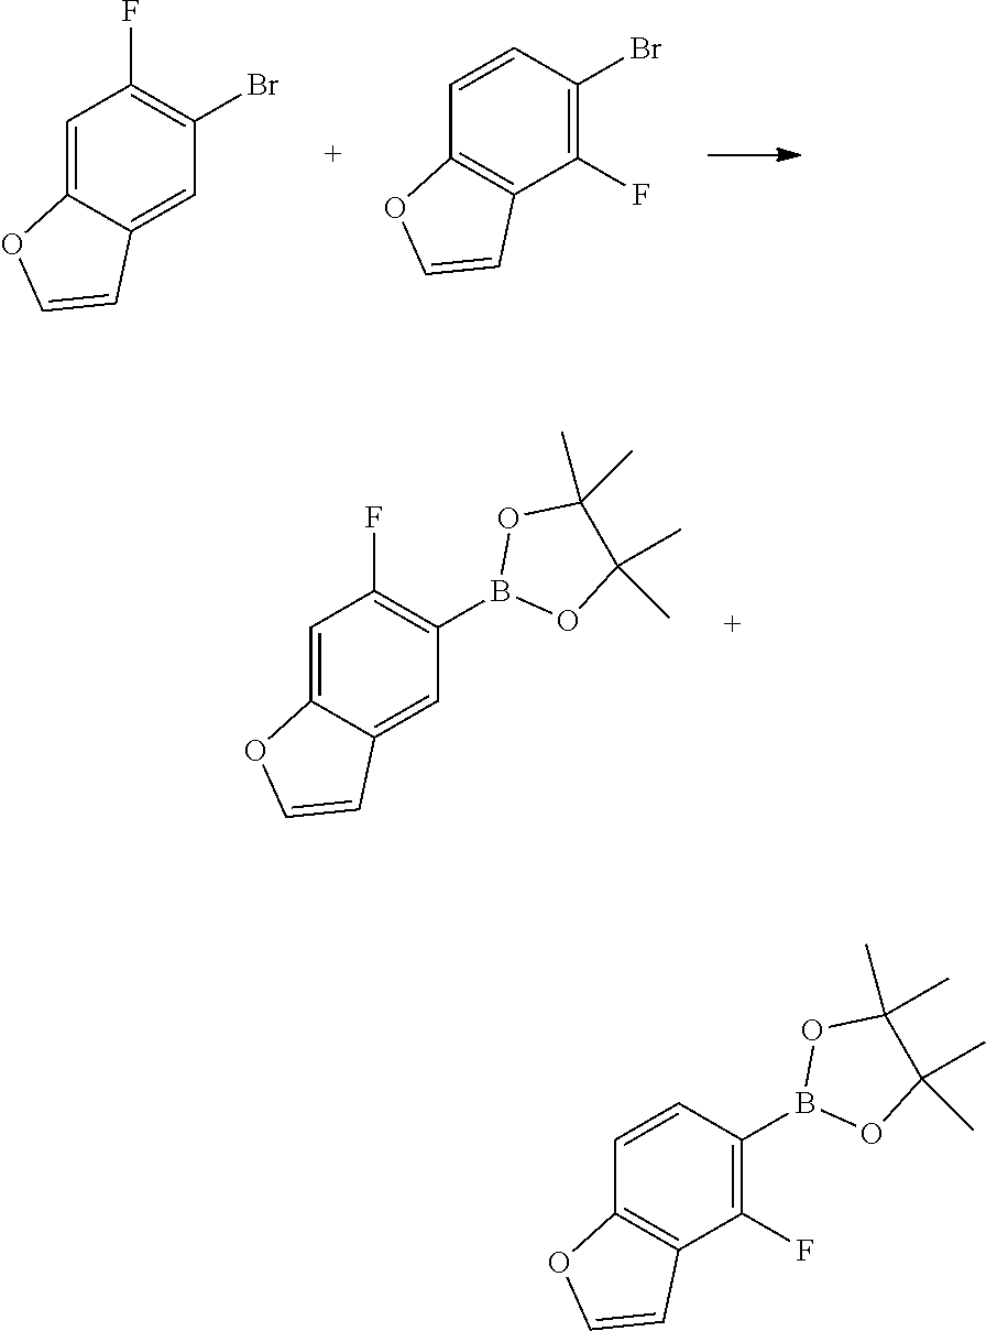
C1=C2C(=CC(Br)=C1F)C=CO2.C1=CC(Br)=C(F)C2=C1OC=C2.C1=C2C(=CC(B3OC(C)(C)C(C)(C)O3)=C1F)C=CO2.C1=CC(B2OC(C)(C)C(C)(C)O2)=C(F)C2=C1OC=C2
